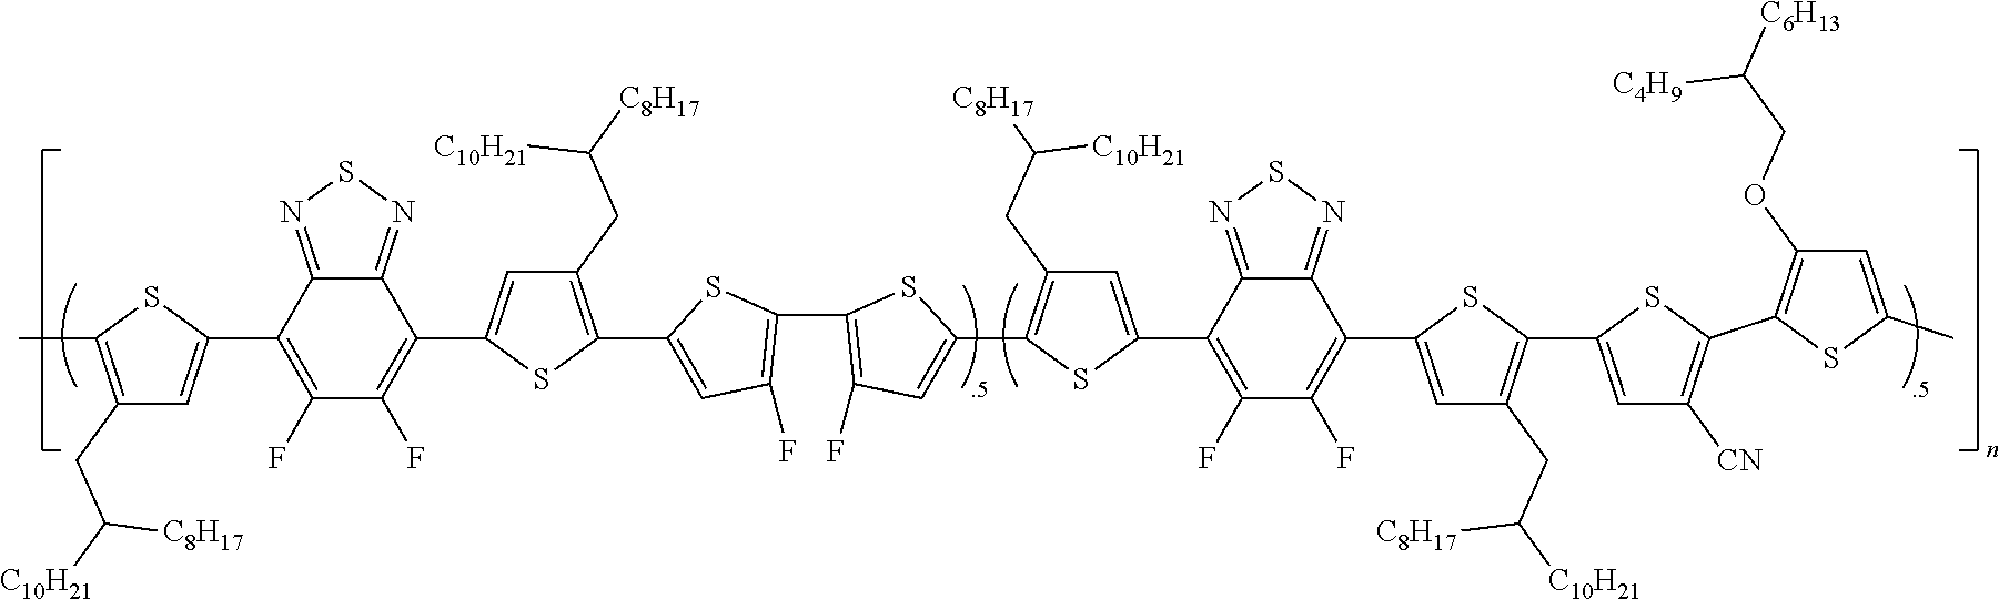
CC1=C(CC([C10H21])[C8H17])C=C(C2=C(F)C(F)=C(C3=CC(CC([C8H17])[C10H21])=C(C4=CC(F)=C(C5=C(F)C=C(C6=C(CC([C10H21])[C8H17])C=C(C7=C(F)C(F)=C(C8=CC(CC([C8H17])[C10H21])=C(C9=CC([CN])=C(C%10=C(OCC([C4H9])[C6H13])C=C(C)S%10)S9)S8)C8=NSN=C78)S6)S5)S4)S3)C3=NSN=C23)S1
